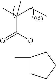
CC(CC)(C(OC1(C)CCCC1)=O)C
